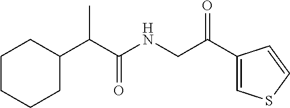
C1CC(C(C(NCC(C2=CSC=C2)=O)=O)C)CCC1
